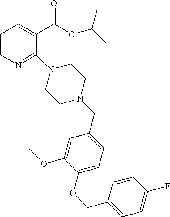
C1=CN=C(N2CCN(CC3=CC=C(OCC4=CC=C(F)C=C4)C(OC)=C3)CC2)C(C(=O)OC(C)C)=C1
